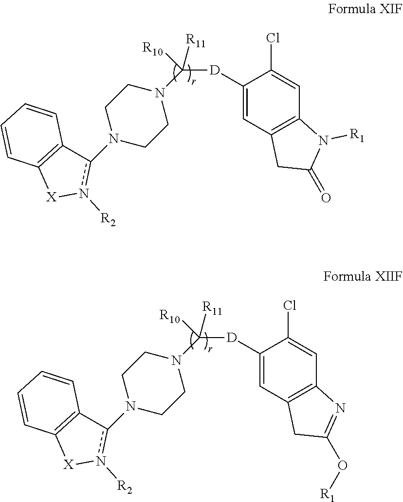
C([D]C1=CC2=C(N([R1])C(=O)C2)C=C1Cl)(N1CCN(c2n([R2])[X]C3=C2C=CC=C3)CC1)([R11])[R10].C([D]C1=CC2=C(N=C(O[R1])C2)C=C1Cl)(N1CCN(c2n([R2])[X]C3=C2C=CC=C3)CC1)([R11])[R10]
